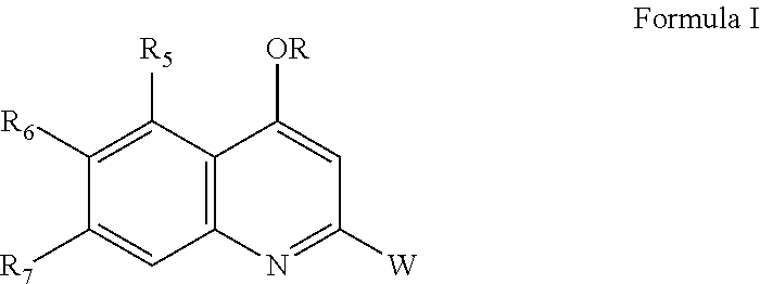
C12=C(C([R5])=C([R6])C([R7])=C1)C([OR])=CC([W])=N2
